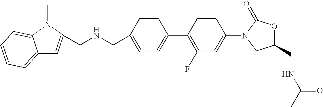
C1=C(CNCC2=CC3=CC=CC=C3N2C)C=CC(C2=C(F)C=C(N3CC(CNC(C)=O)OC3=O)C=C2)=C1
